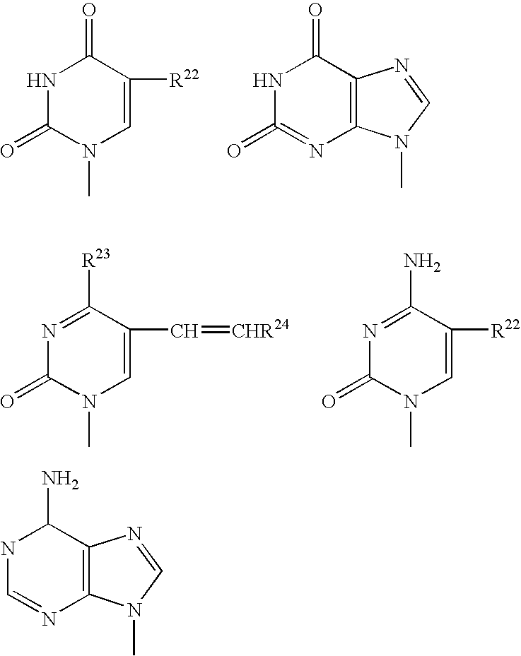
N1C(=O)N(C)C=C([R22])C1=O.N1C(=O)=NC2=C(C1=O)N=CN2C.N1=C([R23])C(C=[CHR24])=CN(C)C1=O.N1=C(N)C([R22])=CN(C)C1=O.N1C=NC2=C(C1N)N=CN2C
